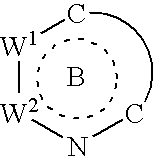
[W1](:[W2]nc)c.B
